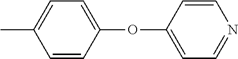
C1=CC(OC2=CC=NC=C2)=CC=C1C
